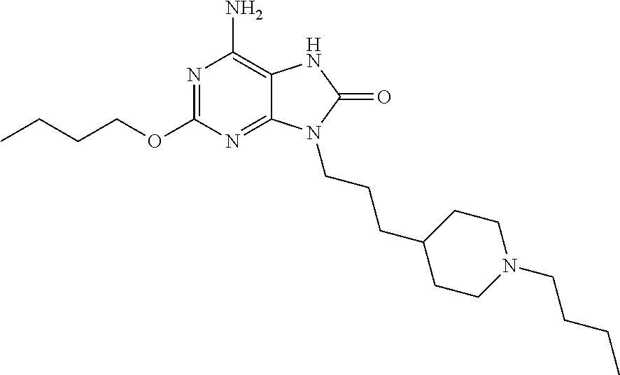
N1=C(OCCCC)N=C2C(=C1N)NC(=O)N2CCCC1CCN(CCCC)CC1
